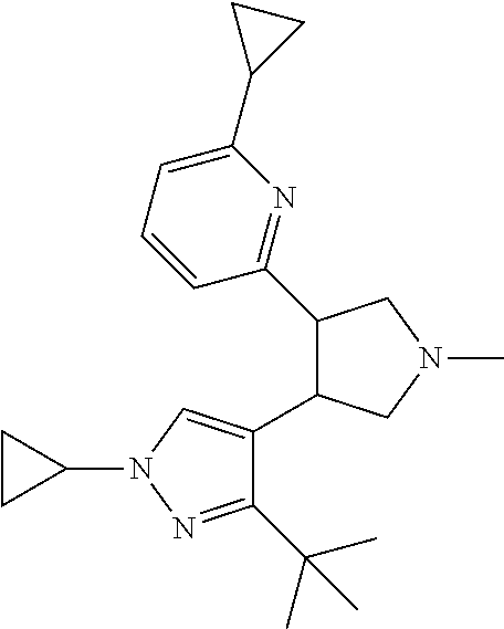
C1(C(C)(C)C)=NN(C2CC2)C=C1C1C(C2=NC(C3CC3)=CC=C2)CN(C)C1
